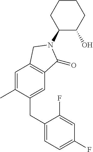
C1(N2C(=O)C3=C(C=C(C)C(CC4=CC=C(F)C=C4F)=C3)C2)C(O)CCCC1
